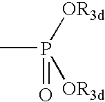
CP([OR3d])([OR3d])=O
